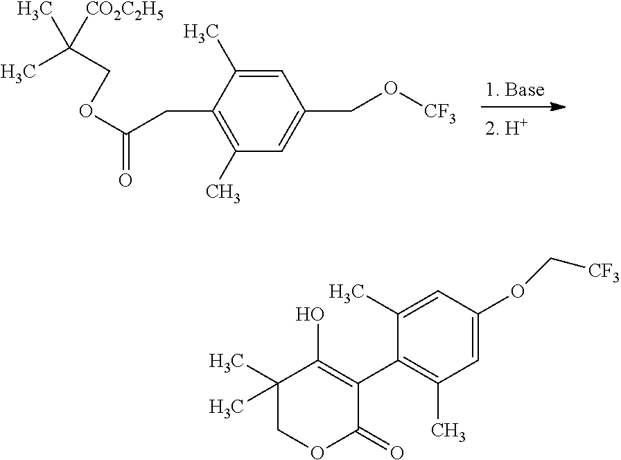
CC(COC(=O)CC1=C(C)C=C(CO[CF3])C=C1C)(C)[CO2C2H5].C1(C)(C)COC(=O)C(C2=C(C)C=C(OC[CF3])C=C2C)=C1O
